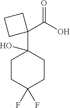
C1CC(F)(F)CCC1(C1(C(O)=O)CCC1)O
